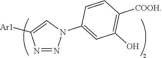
N1=NN(C2=CC(O)=C([COOH])C=C2)C=C1[Ar1]
